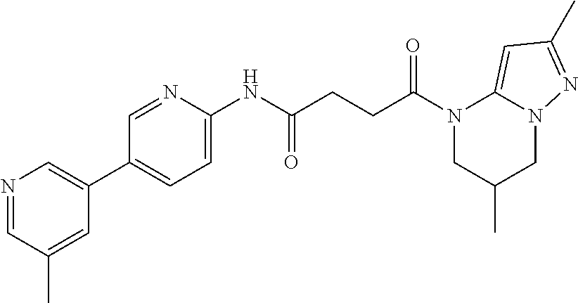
N1=CC(C)=CC(C2=CC=C(NC(CCC(N3CC(C)CN4C3=CC(C)=N4)=O)=O)N=C2)=C1
